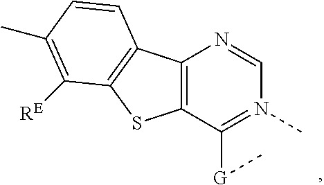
C12=C(C([G]C)=N(C)C=N1)SC1=C2C=CC(C)=C1[RE]
